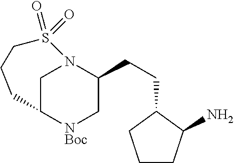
C1C2[NBoc]CC(CCC3CCCC3N)N1S(=O)(=O)CCC2
